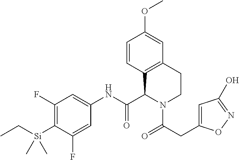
C1(F)=C([Si](C)(C)CC)C(F)=CC(NC(C2C3=C(CCN2C(=O)CC2=CC(O)=NO2)C=C(OC)C=C3)=O)=C1
